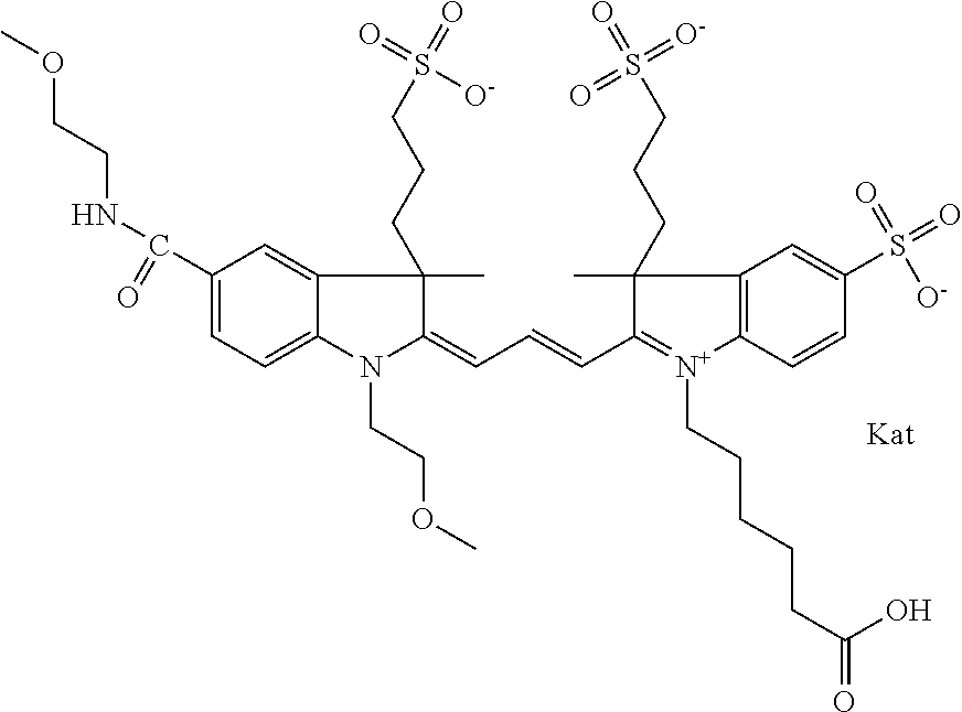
C1(C(=O)NCCOC)=CC=C2C(=C1)C(C)(CCCS(=O)([O-])=O)C(=CC=CC1=[N+](CCCCCC(=O)O)C3=C(C=C(S(=O)(=O)[O-])C=C3)C1(C)CCCS(=O)(=O)=[O-])N2CCOC
